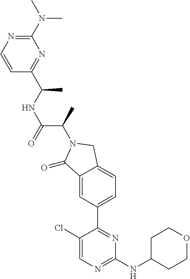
C1(=O)C2=CC(C3=NC(NC4CCOCC4)=NC=C3Cl)=CC=C2CN1C(C(NC(C1=NC(N(C)C)=NC=C1)C)=O)C
